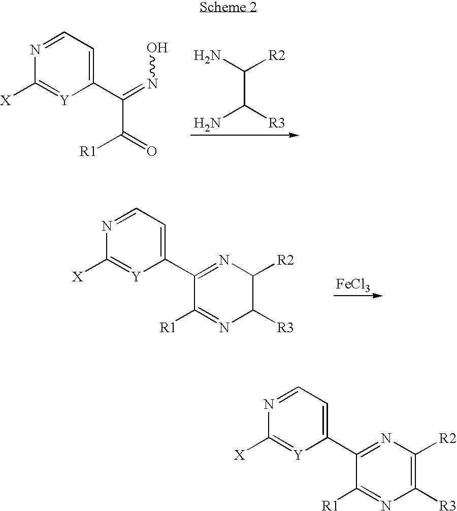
C1(C(=NO)C(=O)[R1])=CC=NC([X])=[Y]1.NC([R2])C([R3])N.C1(C2=NC([R2])C([R3])N=C2[R1])=CC=NC([X])=[Y]1.[FeCl3].C1(C2=NC([R2])=C([R3])N=C2[R1])=CC=NC([X])=[Y]1
